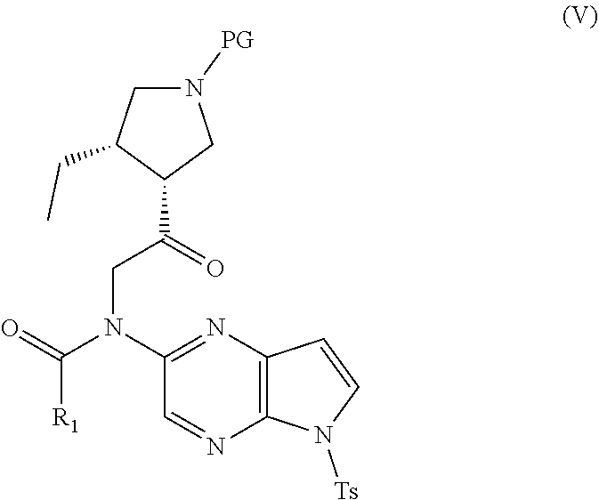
C1=NC2=C(N=C1N(C([R1])=O)CC(=O)C1CN([PG])CC1CC)C=CN2[Ts]
